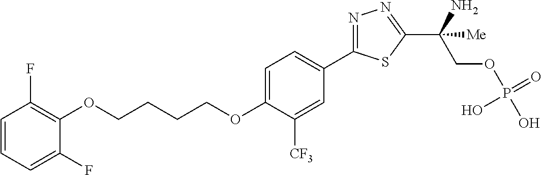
O(CCCCOC1=CC=C(C2=NN=C(C(COP(O)(=O)O)(N)[Me])S2)C=C1[CF3])C1=C(F)C=CC=C1F
